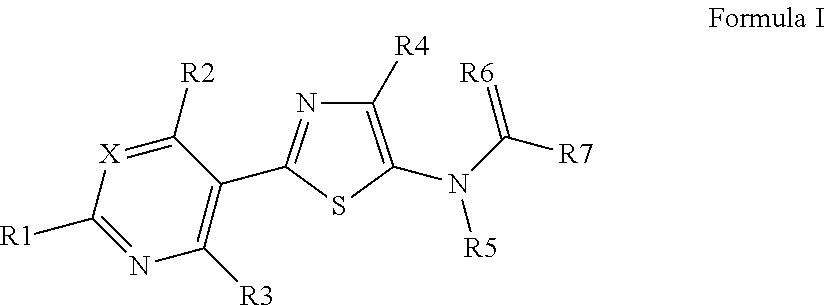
C1([R4])=C(N(C([R7])=[R6])[R5])SC(C2=C([R3])N=C([R1])[X]=C2[R2])=N1
